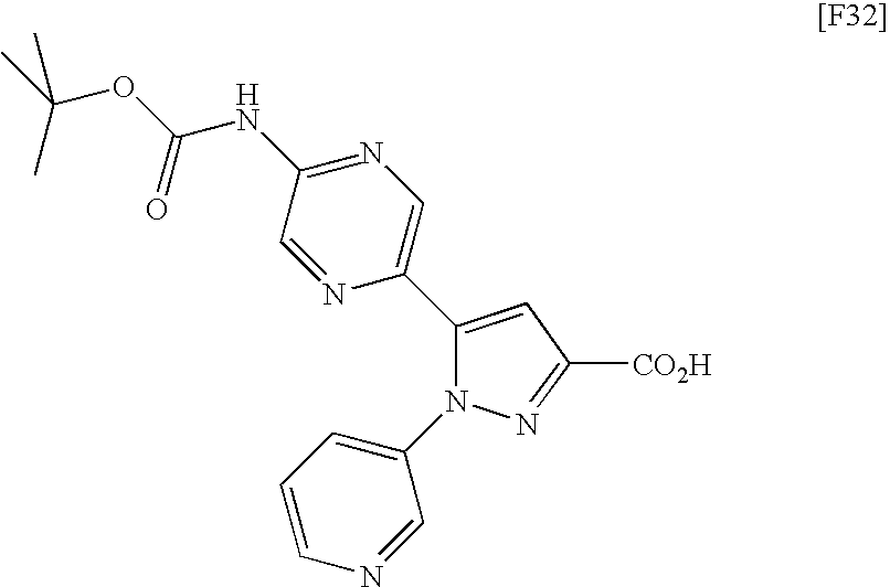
C1(C2=CN=C(NC(OC(C)(C)C)=O)C=N2)=CC([CO2H])=NN1C1=CC=CN=C1
